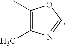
C1(C)=C(C)N=CO1
